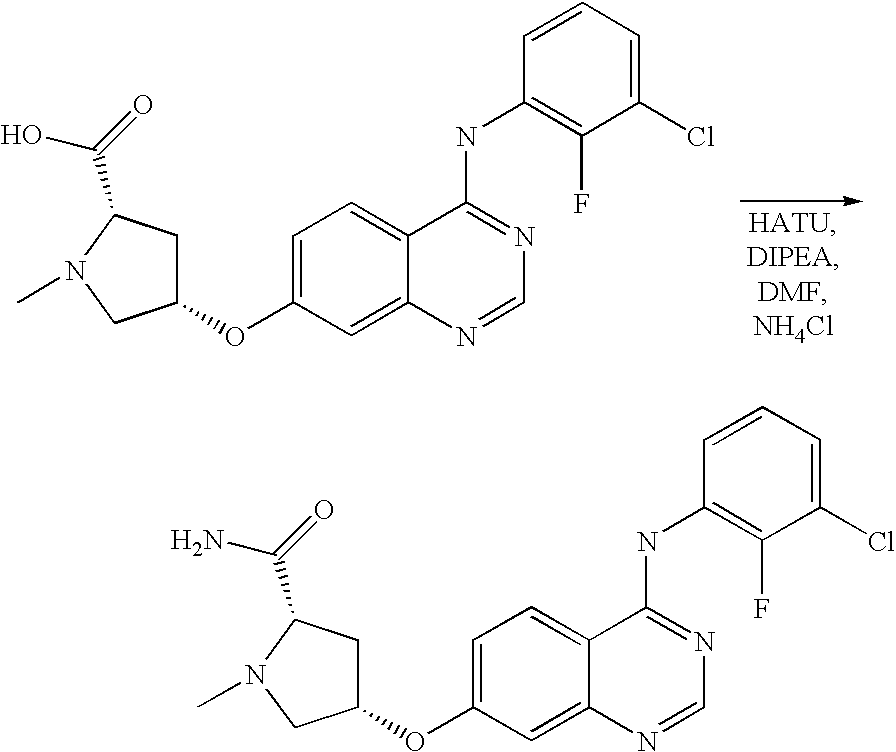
C1(OC2CC(C(O)=O)N(C)C2)=CC=C2C(=C1)N=CN=C2NC1=C(F)C(Cl)=CC=C1.C1(OC2CC(C(N)=O)N(C)C2)=CC=C2C(=C1)N=CN=C2NC1=C(F)C(Cl)=CC=C1
